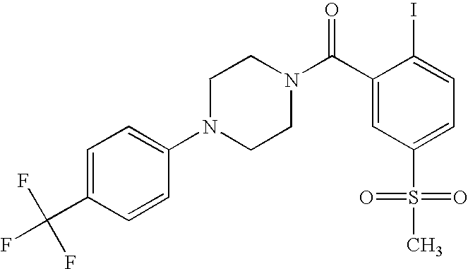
FC(C1=CC=C(N2CCN(C(C3=CC(S(=O)(=O)C)=CC=C3I)=O)CC2)C=C1)(F)F
